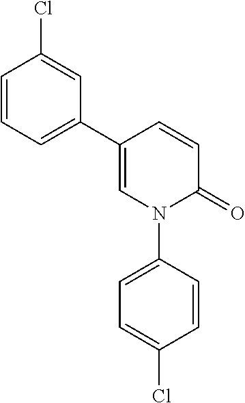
C1=CC(C2=CC=CC(Cl)=C2)=CN(C2=CC=C(Cl)C=C2)C1=O
